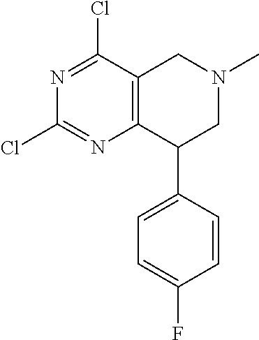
C12=C(C(Cl)=NC(Cl)=N1)CN(C)CC2C1=CC=C(F)C=C1
